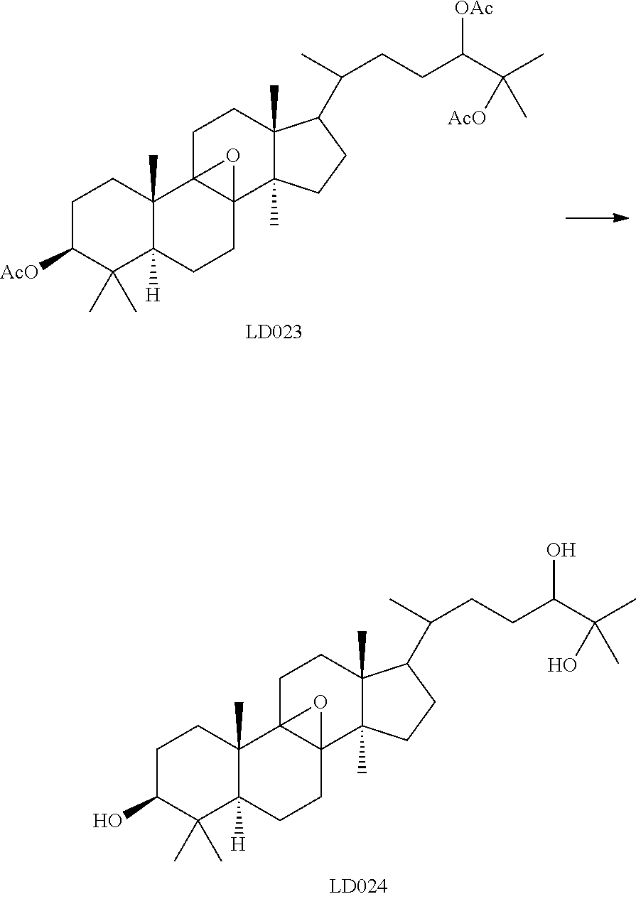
C1C([AcO])C(C)(C)C2([H])C(C)(C1)C13C(CC2)(C2(C)C(C)(CC1)C(C(CCC(C(C)(C)[AcO])[OAc])C)CC2)O3.C1C(O)C(C)(C)C2([H])C(C)(C1)C13C(CC2)(C2(C)C(C)(CC1)C(C(CCC(C(C)(C)O)O)C)CC2)O3
